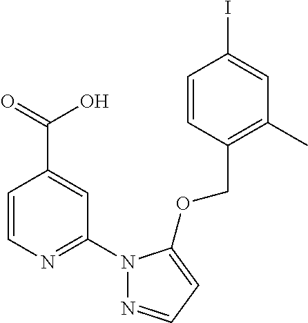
C1=CN=C(N2N=CC=C2OCC2=C(C)C=C(I)C=C2)C=C1C(=O)O
